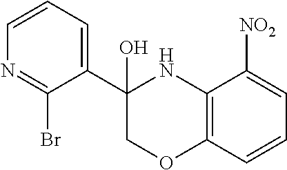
N1=C(Br)C(C2(O)NC3=C(OC2)C=CC=C3[NO2])=CC=C1
